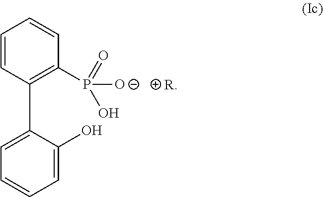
C1=CC(C2=CC=CC=C2O)=C(P(=O)(O)[O-])C=C1.[R]
